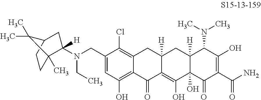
C1(CN(C2([H])C3(C)CCC(C2)C3(C)C)CC)=CC(O)=C2C(=C1Cl)CC1([H])C(=C(O)C3(O)C([H])(C1)C(N(C)C)C(O)=C(C(N)=O)C3=O)C2=O
